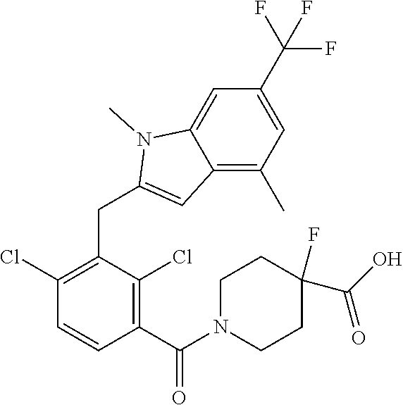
C1(Cl)=C(CC2=CC3=C(C)C=C(C(F)(F)F)C=C3N2C)C(Cl)=C(C(=O)N2CCC(C(O)=O)(F)CC2)C=C1
